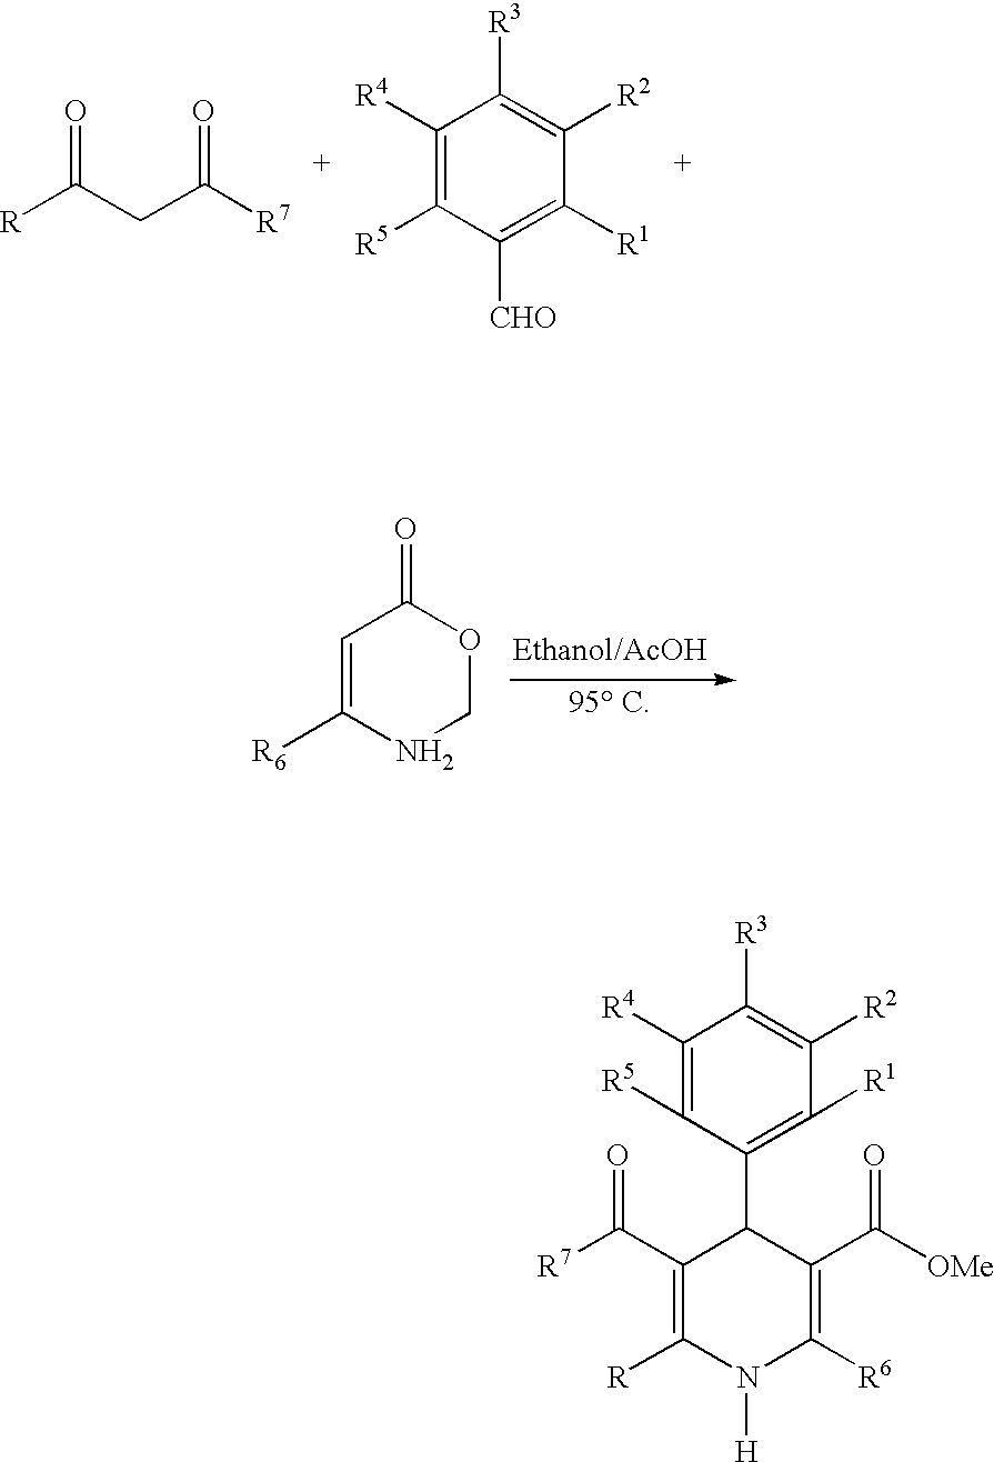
[R]C(CC([R7])=O)=O.C1([R4])=C([R5])C([CHO])=C([R1])C([R2])=C1[R3].C1=C([R6])NCOC1=O.C1([R4])=C([R5])C(C2C(C([OMe])=O)=C([R6])N([H])C([R])=C2C([R7])=O)=C([R1])C([R2])=C1[R3]
